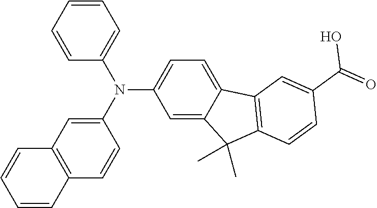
N(C1=CC=C2C(=C1)C(C)(C)C1=C2C=C(C(=O)O)C=C1)(C1=CC2=C(C=C1)C=CC=C2)C1=CC=CC=C1
